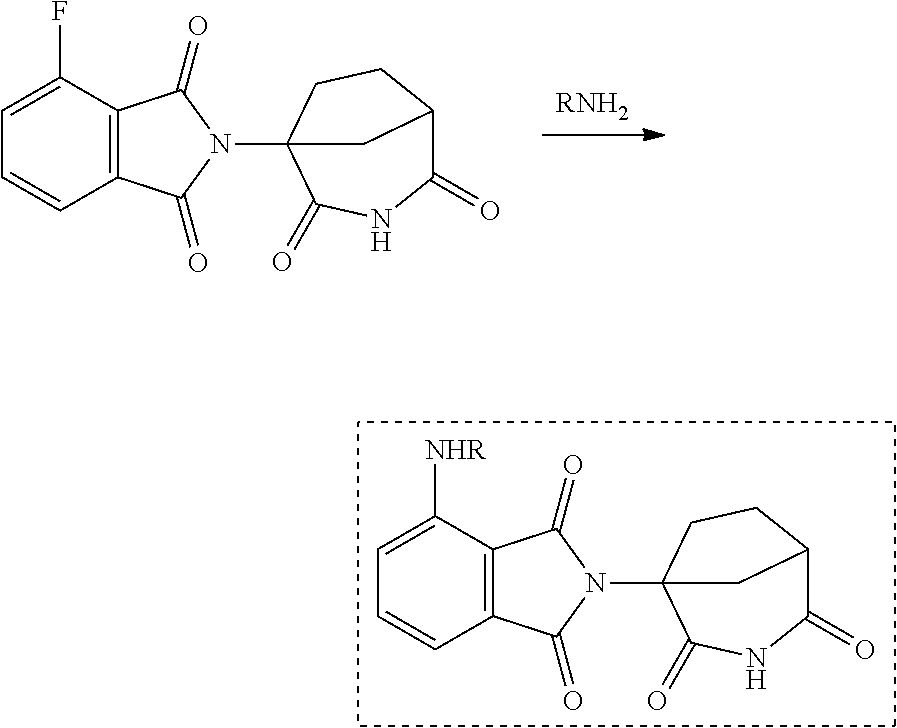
C12=C(C([NHR])=CC=C1)C(=O)N(C13C(=O)NC(=O)C(CC1)C3)C2=O.[RNH2].C12=C(C(F)=CC=C1)C(=O)N(C13C(=O)NC(=O)C(CC1)C3)C2=O
